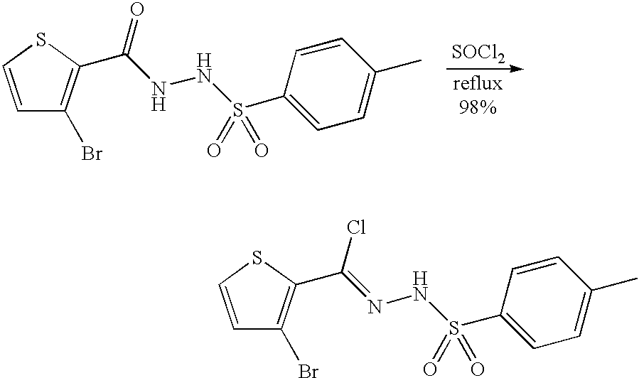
[SOCl2].C1=CSC(C(NNS(C2=CC=C(C)C=C2)(=O)=O)=O)=C1Br.C1=CSC(C(=NNS(C2=CC=C(C)C=C2)(=O)=O)Cl)=C1Br
